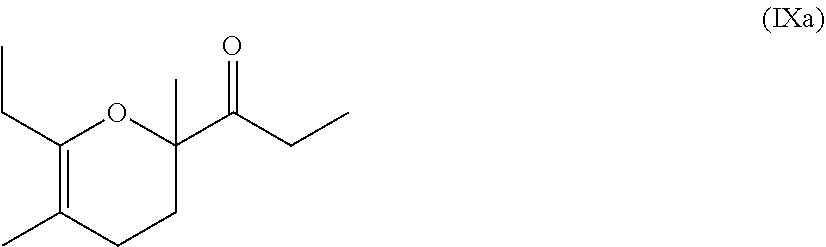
C1(CC)=C(C)CCC(C(CC)=O)(C)O1
